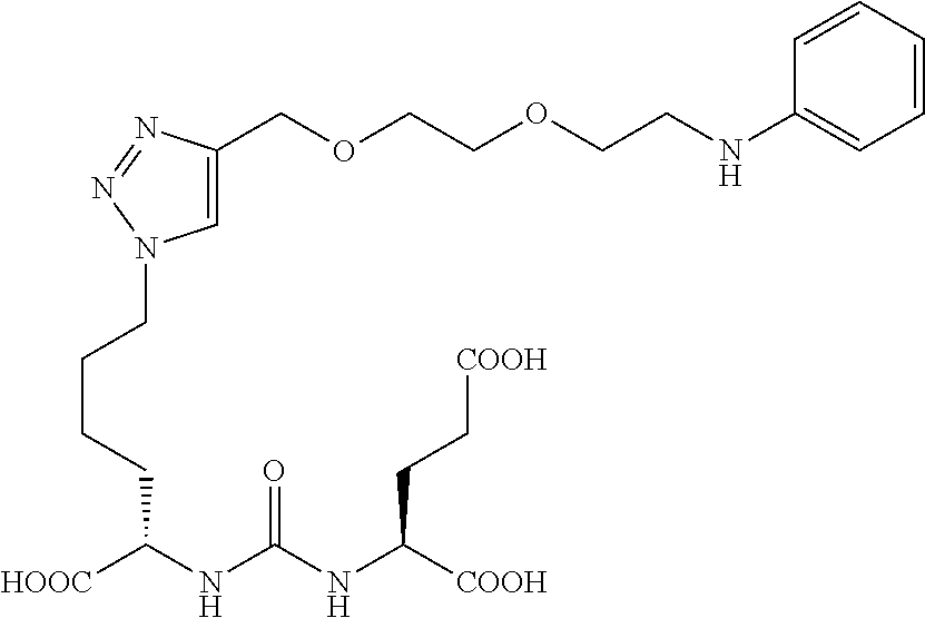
C1=C(COCCOCCNC2=CC=CC=C2)N=NN1CCCCC([HOOC])NC(NC([COOH])CC[COOH])=O
